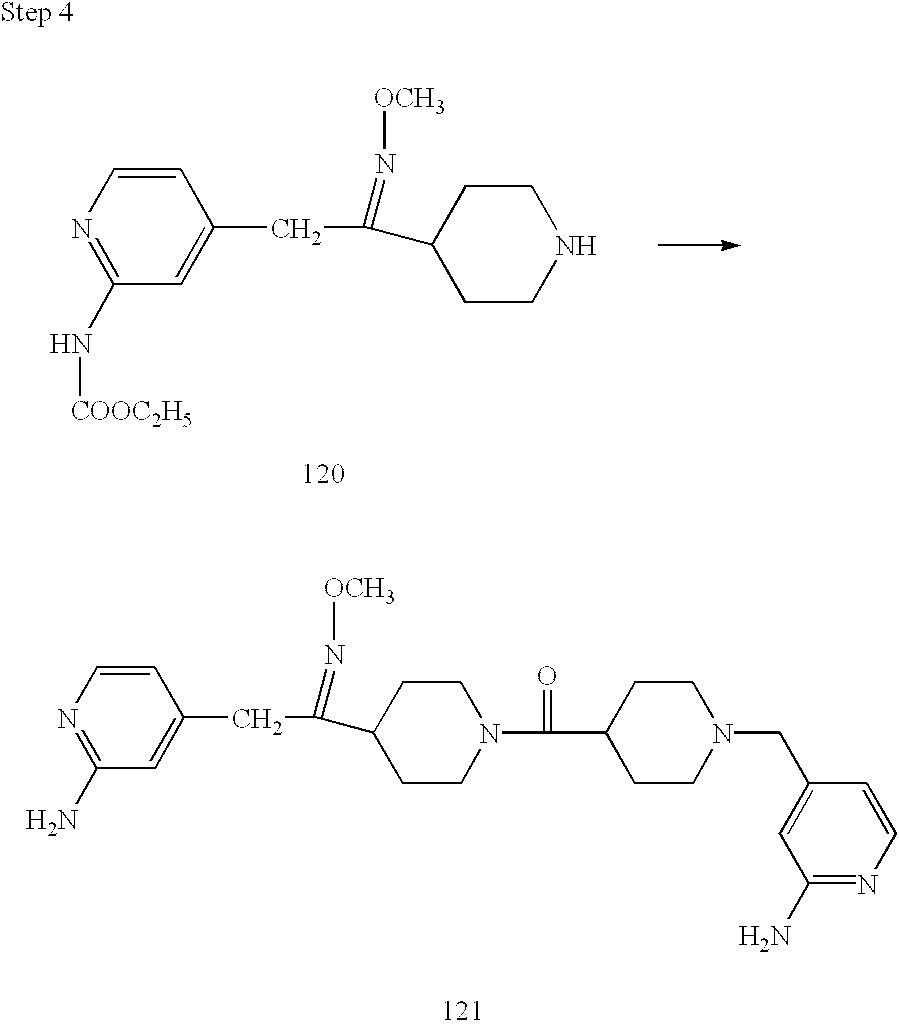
N1=C(N[COOC2H5])C=C(CC(C2CCNCC2)=N[OCH3])C=C1.N1=C(N)C=C(CC(C2CCN(C(=O)C3CCN(CC4=CC(N)=NC=C4)CC3)CC2)=N[OCH3])C=C1
